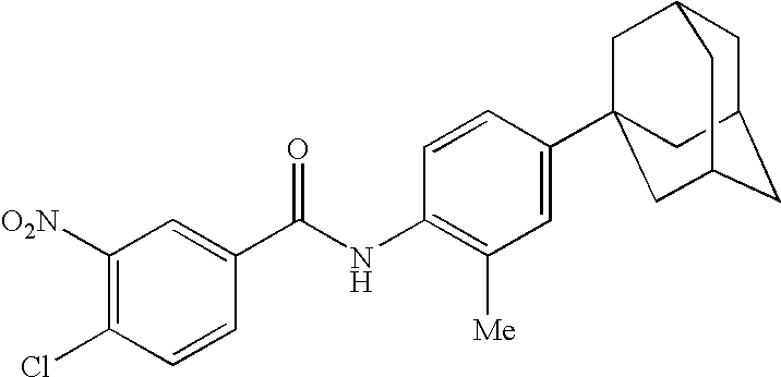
C1([O2N])=C(Cl)C=CC(C(NC2=C([Me])C=C(C34CC5CC(CC(C3)C5)C4)C=C2)=O)=C1
